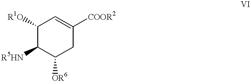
C1([R1O])C([R5HN])C([OR6])CC([COOR2])=C1
